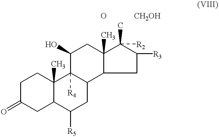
C1C(=O)CC2C(C)(C1)C1([R4])C(CC2[R5])C2C(C)(CC1O)C(C)([R2])C([R3])C2.[CH2OH].O
